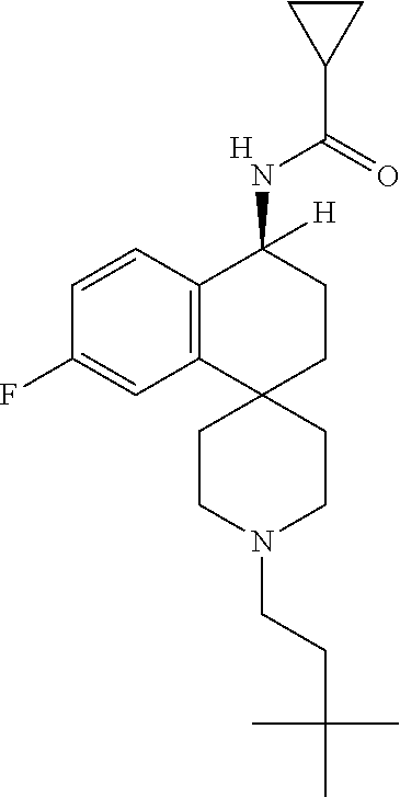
[H].C12=C(C=CC(F)=C1)C(NC(C1CC1)=O)([H])CCC21CCN(CCC(C)(C)C)CC1
